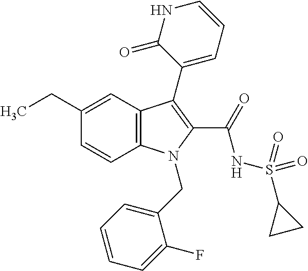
C1(CC)=CC2=C(C=C1)N(CC1=CC=CC=C1F)C(C(NS(C1CC1)(=O)=O)=O)=C2C1=CC=CNC1=O
